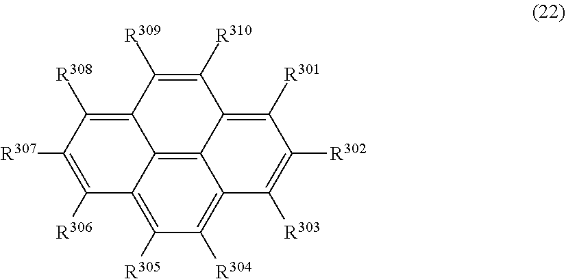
C12=C3C4=C([R305])C([R304])=C1C([R303])=C([R302])C([R301])=C2C([R310])=C([R309])C3=C([R308])C([R307])=C4[R306]
